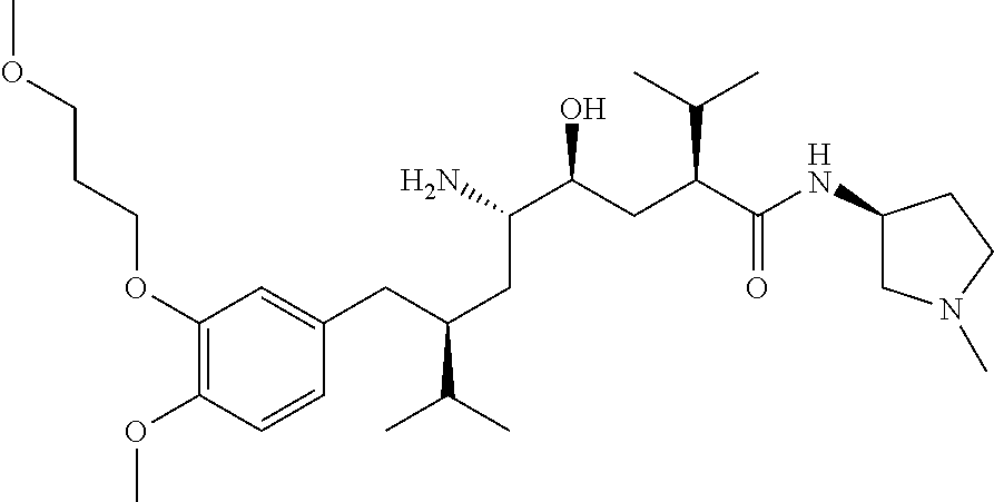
C1(OCCCOC)=C(OC)C=CC(CC(CC(N)C(CC(C(NC2CN(C)CC2)=O)C(C)C)O)C(C)C)=C1
